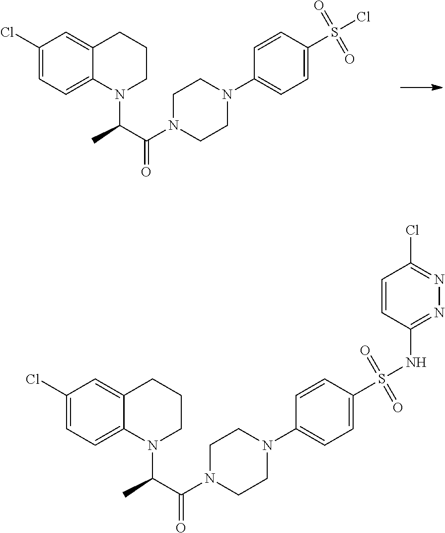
C12=CC(Cl)=CC=C1N(C(C(N1CCN(C3=CC=C(S(=O)(Cl)=O)C=C3)CC1)=O)C)CCC2.C12=CC(Cl)=CC=C1N(C(C(N1CCN(C3=CC=C(S(=O)(NC4=NN=C(Cl)C=C4)=O)C=C3)CC1)=O)C)CCC2
